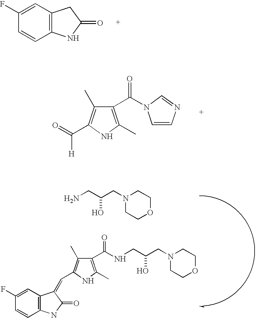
C1=CC2=C(C=C1F)CC(=O)N2.C1(C(=O)N2C=CN=C2)=C(C)NC(C([H])=O)=C1C.NCC(CN1CCOCC1)O.C1=CC2=C(C=C1F)C(=CC1=C(C)C(C(=O)NCC(O)CN3CCOCC3)=C(C)N1)C(=O)N2
